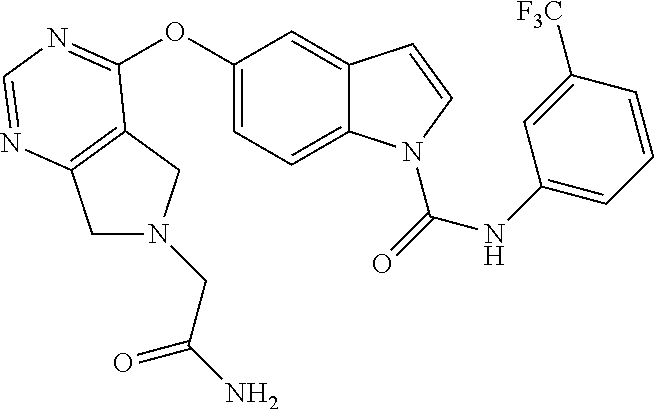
C1(OC2=NC=NC3=C2CN(CC(N)=O)C3)=CC=C2C(=C1)C=CN2C(=O)NC1=CC=CC([F3C])=C1
